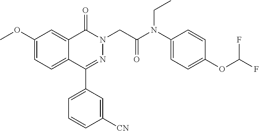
C1(C2=CC=CC([CN])=C2)=NN(CC(N(C2=CC=C(OC(F)F)C=C2)CC)=O)C(=O)C2=CC(OC)=CC=C12
